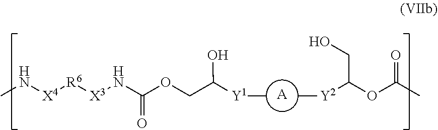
[A].C[Y1]C(COC(N[X3][R6][X4]NC)=O)O.[Y2](C)C(OC(C)=O)CO
